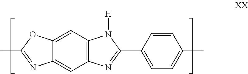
C12=CC3=C(C=C1N=C(C)O2)N=C(C1=CC=C(C)C=C1)N3[H]
